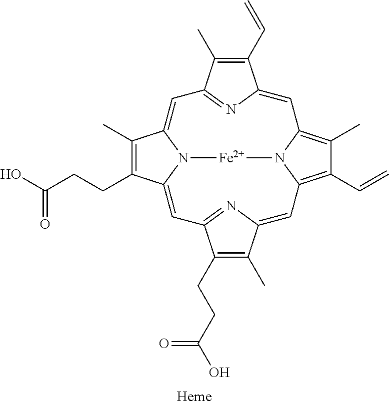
C1(C=C)=C(C)C2=NC1=CC1=C(C)C(C=C)=C3N1[Fe]N1C(=C2)C(C)=C(CCC(O)=O)C1=CC1=NC(=C3)C(C)=C1CCC(O)=O
